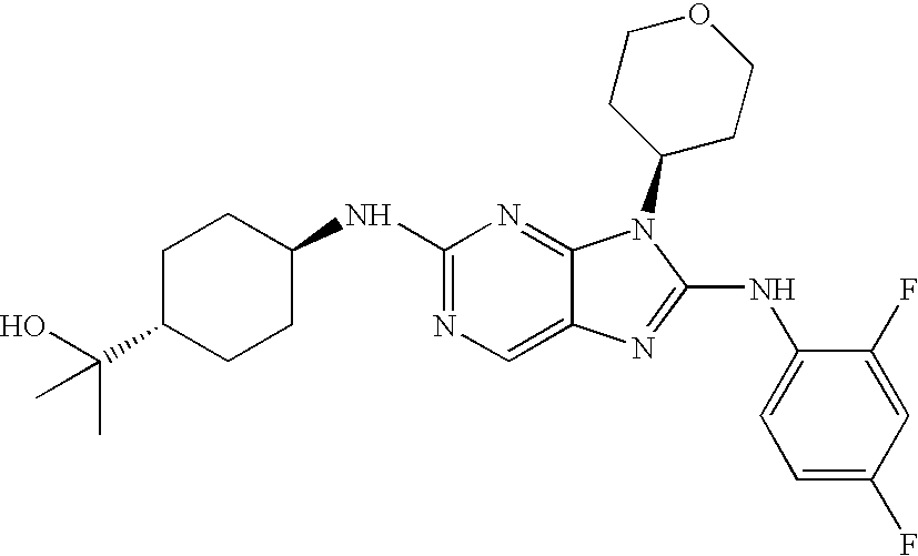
N1=C(NC2CCC(C(C)(O)C)CC2)N=C2C(=C1)N=C(NC1=CC=C(F)C=C1F)N2C1CCOCC1
